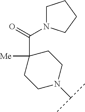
C1CN(C(C)C)CCC1([Me])C(=O)N1CCCC1
